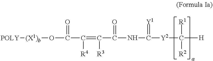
[POLY][(X1)b]OC(C(=C(C(NC([Y2]C([H])([R1])[R2])=[Y1])=O)[R3])[R4])=O
